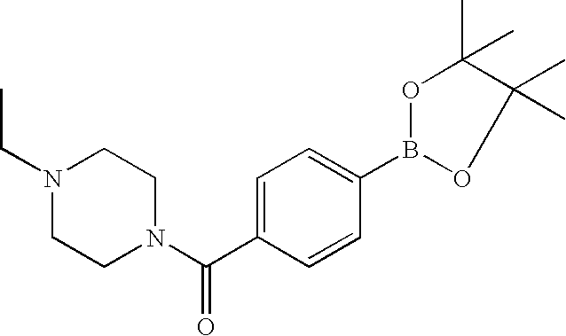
C(C1=CC=C(B2OC(C)(C)C(C)(C)O2)C=C1)(N1CCN(CC)CC1)=O
